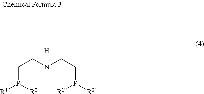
C(P([R2])[R1])CN(CCP([R2])[R1])[H]
